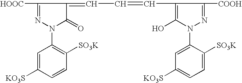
[HOOC]C1=NN(C2=C([SO3K])C=CC([KO3S])=C2)C(=O)C1=CC=CC1=C(O)N(C2=CC([KO3S])=CC=C2[SO3K])N=C1[COOH]
